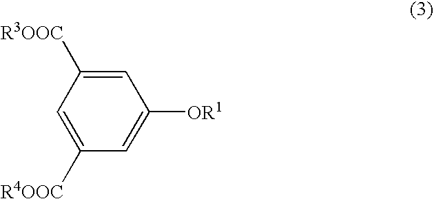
C1=C([R4OOC])C=C([OR1])C=C1[R3OOC]
